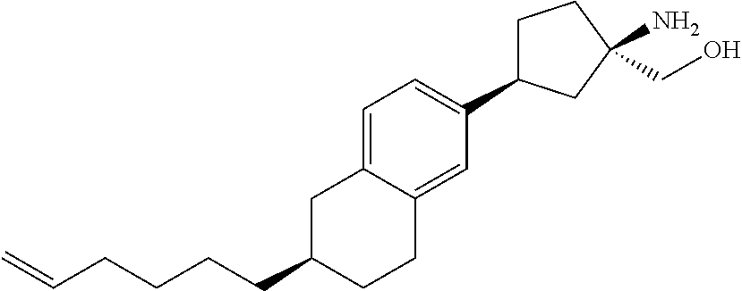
C1C(C2=CC=C3C(=C2)CCC(CCCCC=C)C3)CC(N)(CO)C1
